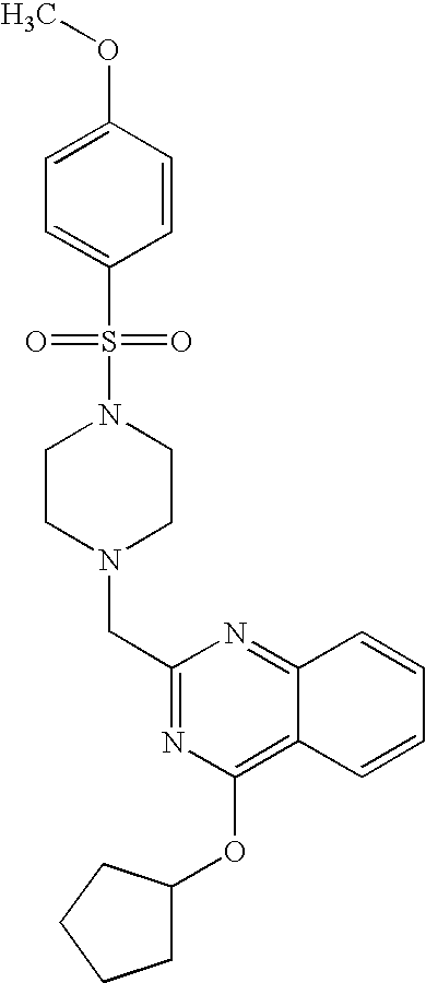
C1(CN2CCN(S(=O)(=O)C3=CC=C(OC)C=C3)CC2)=NC(OC2CCCC2)=C2C(=N1)C=CC=C2
